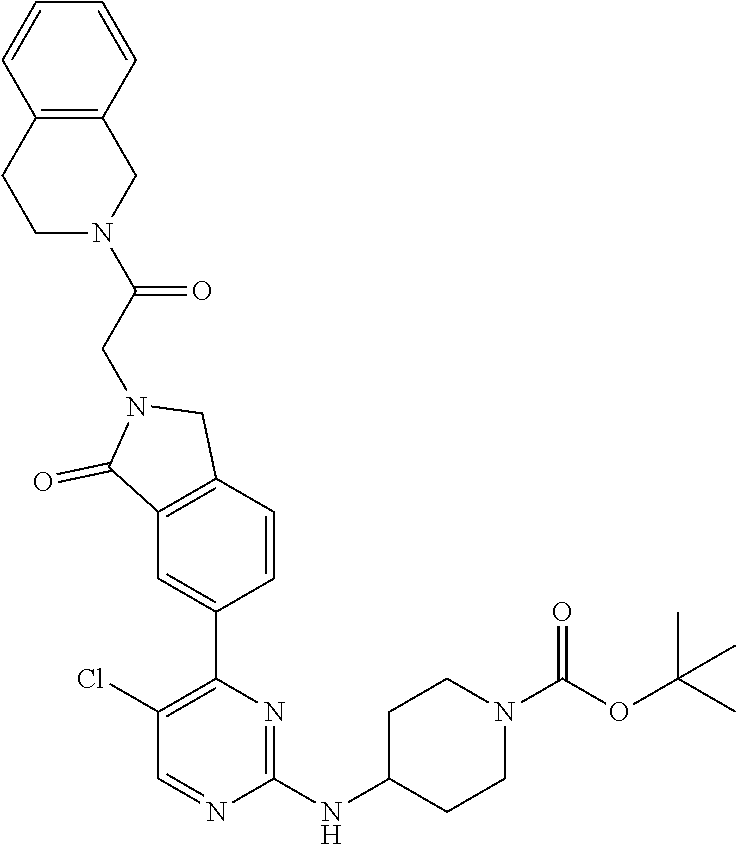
C1(NC2CCN(C(OC(C)(C)C)=O)CC2)=NC(C2=CC3=C(C=C2)CN(CC(N2CC4=C(CC2)C=CC=C4)=O)C3=O)=C(Cl)C=N1
